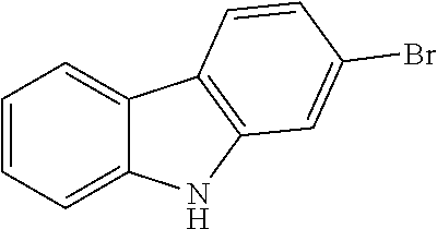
C1=CC=C2C(=C1)C1=C(N2)C=C(Br)C=C1
